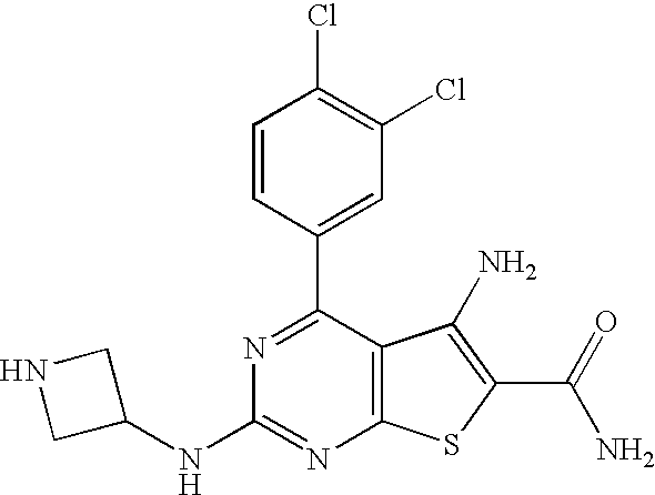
C1(C2=CC(Cl)=C(Cl)C=C2)=NC(NC2CNC2)=NC2=C1C(N)=C(C(N)=O)S2
